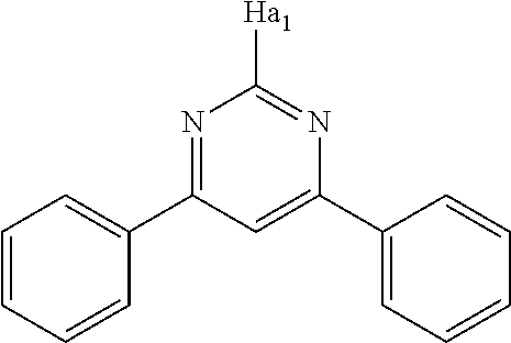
C1=CC=CC(C2=NC([Ha1])=NC(C3=CC=CC=C3)=C2)=C1
